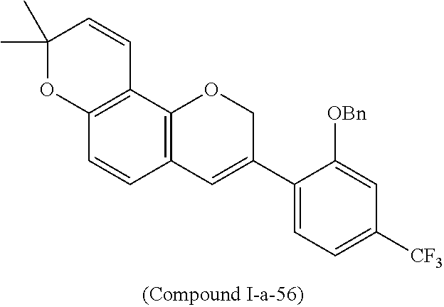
C12=C(C3=C(C=C1)C=C(C1=CC=C([CF3])C=C1[OBn])CO3)C=CC(C)(C)O2
